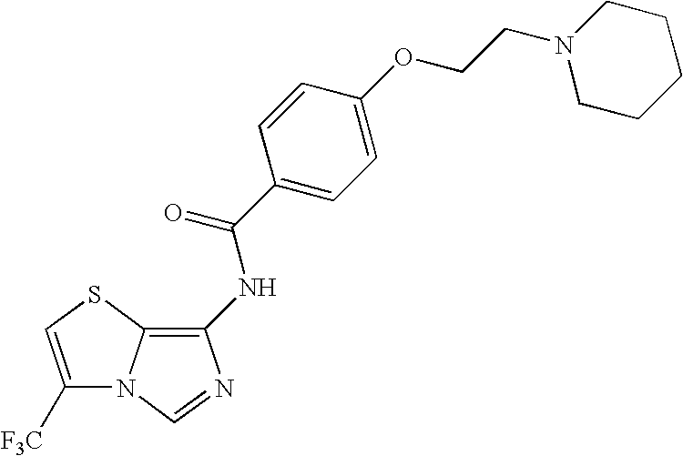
N(C(C1=CC=C(OCCN2CCCCC2)C=C1)=O)C1=C2N(C=N1)C([F3C])=CS2
